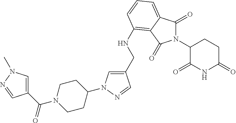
C1(CNC2=C3C(=CC=C2)C(=O)N(C2C(=O)NC(=O)CC2)C3=O)=CN(C2CCN(C(C3=CN(C)N=C3)=O)CC2)N=C1
